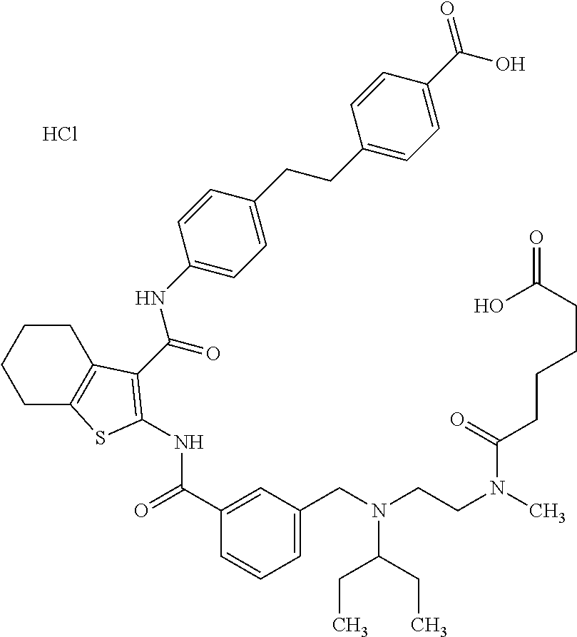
C1(C(=O)NC2=C(C(=O)NC3=CC=C(CCC4=CC=C(C(=O)O)C=C4)C=C3)C3=C(CCCC3)S2)=CC(CN(CCN(C)C(=O)CCCCC(=O)O)C(CC)CC)=CC=C1.Cl
